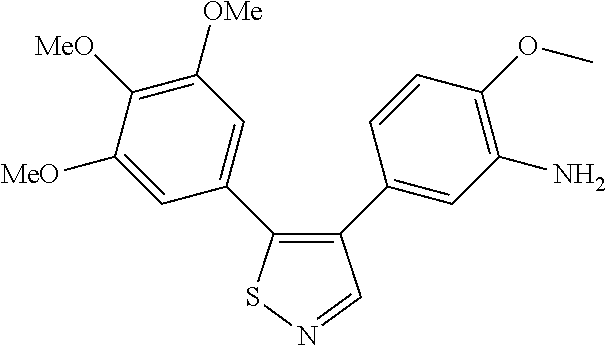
C1([MeO])=CC(C2=C(C3=CC(N)=C(OC)C=C3)C=NS2)=CC([OMe])=C1[MeO]
